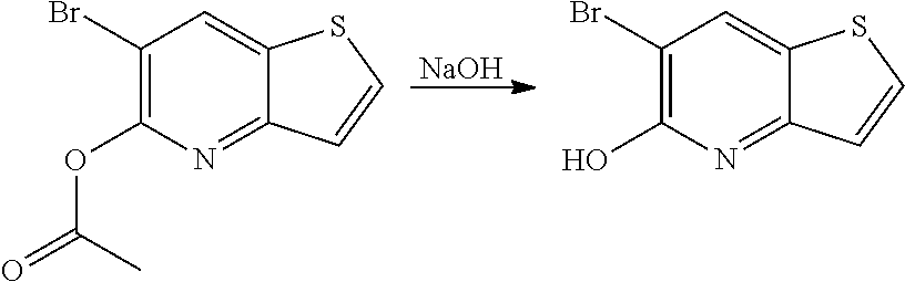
[NaOH].C1(Br)=C(OC(=O)C)N=C2C(=C1)SC=C2.C1(Br)=C(O)N=C2C(=C1)SC=C2
